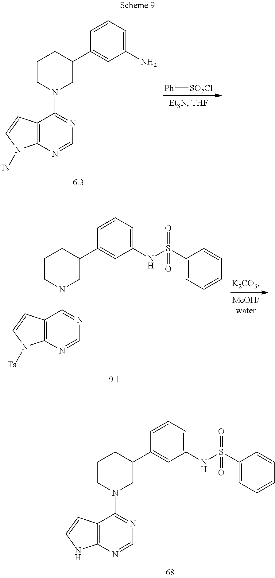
C1(C2=CC(N)=CC=C2)CCCN(C2=NC=NC3=C2C=CN3[Ts])C1.[Ph][SO2Cl].C1(C2=CC(NS(C3=CC=CC=C3)(=O)=O)=CC=C2)CCCN(C2=NC=NC3=C2C=CN3[Ts])C1.C1(C2=CC(NS(C3=CC=CC=C3)(=O)=O)=CC=C2)CCCN(C2=NC=NC3=C2C=CN3)C1
